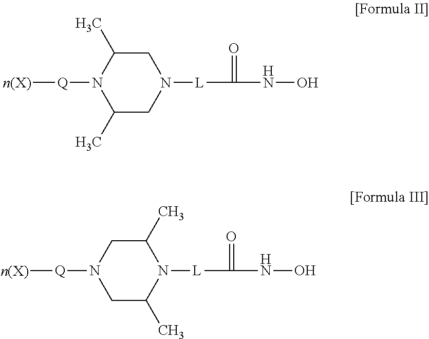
C1(C)CN([L]C(=O)NO)CC(C)N1[Q][n(X)].C1C(C)N([L]C(=O)NO)C(C)CN1[Q][n(X)]
